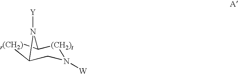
[r(CH2)]1C2CN([W])[(CH2)t]C1N2[Y]
